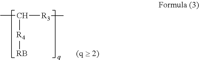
CC([R4][RB])[R3]C
